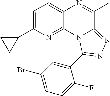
C1=C(C2CC2)N=C2C(=C1)N=C(C)C1=NN=C(C3=CC(Br)=CC=C3F)N21
